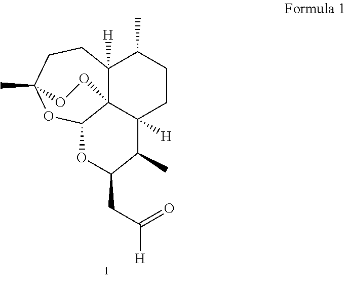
C12([H])C34C([H])(CCC1C)C(C)C(CC(=O)[H])OC3OC(C)(CC2)OO4
